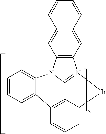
C1=CC=C2C3=C4C5=N(C6=C(N5C2=C1)C=C1C(=C6)C=CC=C1)[Ir]C4=CC=C3
